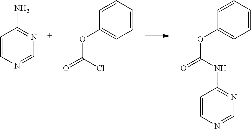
O(C(Cl)=O)C1=CC=CC=C1.O(C(NC1=NC=NC=C1)=O)C1=CC=CC=C1.C1=CN=CN=C1N
